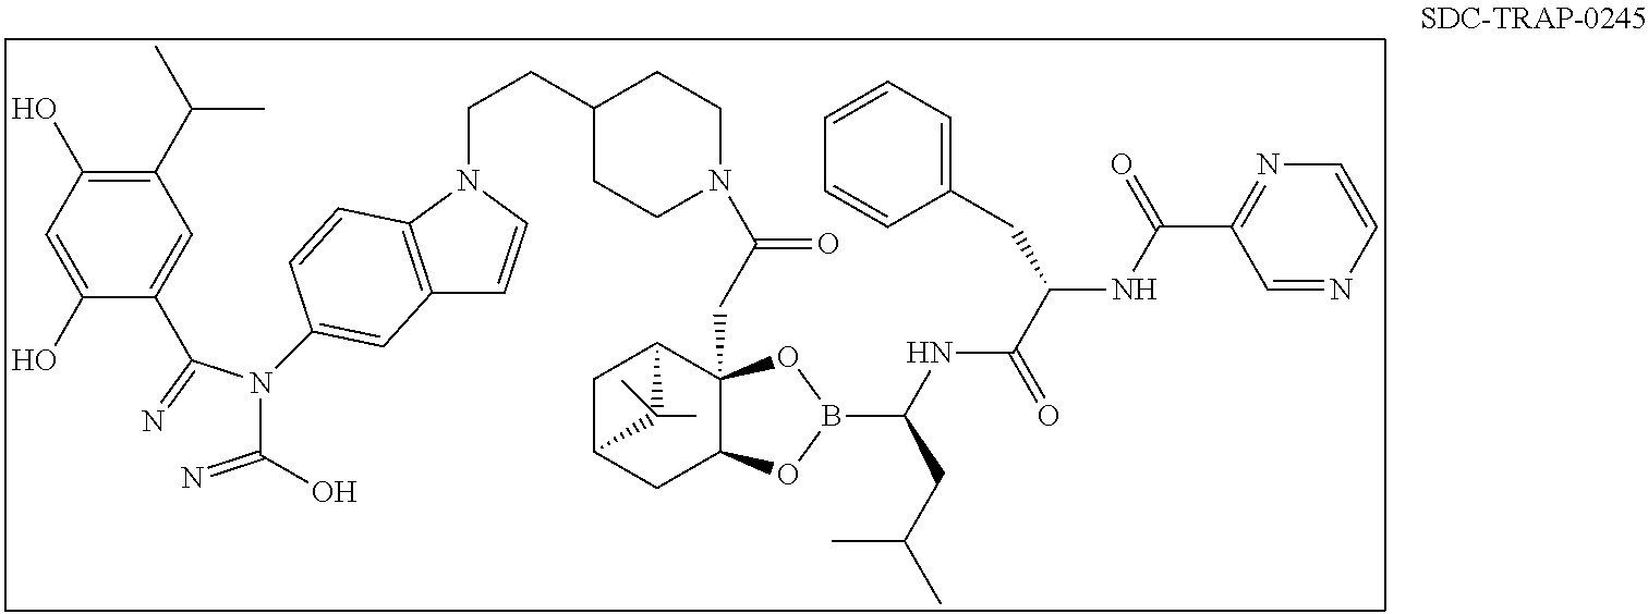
C1(C(C)C)=C(O)C=C(O)C(C(N(C(=N)O)C2=CC3=C(N(CCC4CCN(C(=O)CC56C(CC7CC5C7(C)C)OB(C(NC(C(NC(C5=NC=CN=C5)=O)CC5=CC=CC=C5)=O)CC(C)C)O6)CC4)C=C3)C=C2)=N)=C1
